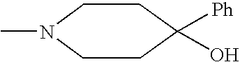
C1N(C)CCC([Ph])(O)C1
